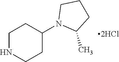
C1NCCC(N2C(C)CCC2)C1
